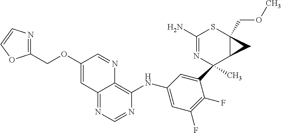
C12=NC=NC(NC3=CC(F)=C(F)C(C4(C)N=C(N)SC5(COC)C4C5)=C3)=C1N=CC(OCC1=NC=CO1)=C2
